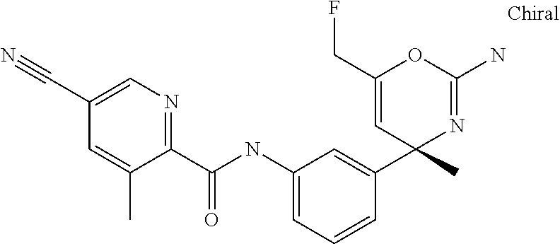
C1=C(C#N)C=C(C)C(C(NC2=CC=CC(C3(C)N=C(N)OC(CF)=C3)=C2)=O)=N1
